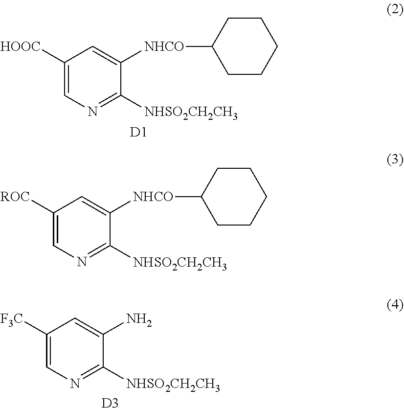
C1([F3C])=CN=C([NHSO2CH2CH3])C(N)=C1.[D3].C1([HOOC])=CN=C([NHSO2CH2CH3])C([NHCO]C2CCCCC2)=C1.[D1].C1([ROC])=CN=C([NHSO2CH2CH3])C([NHCO]C2CCCCC2)=C1
